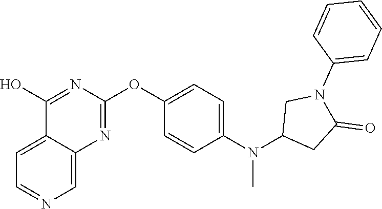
C12=CC=NC=C1N=C(OC1=CC=C(N(C3CC(=O)N(C4=CC=CC=C4)C3)C)C=C1)N=C2O
